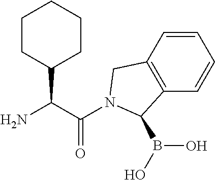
C(C(N)C1CCCCC1)(=O)N1CC2=C(C=CC=C2)C1B(O)O
